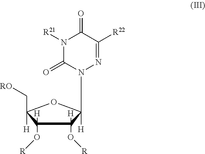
N1([R21])C(=O)N(C2([H])C(O[R])([H])C(O[R])([H])C(C[RO])([H])O2)N=C([R22])C1=O
